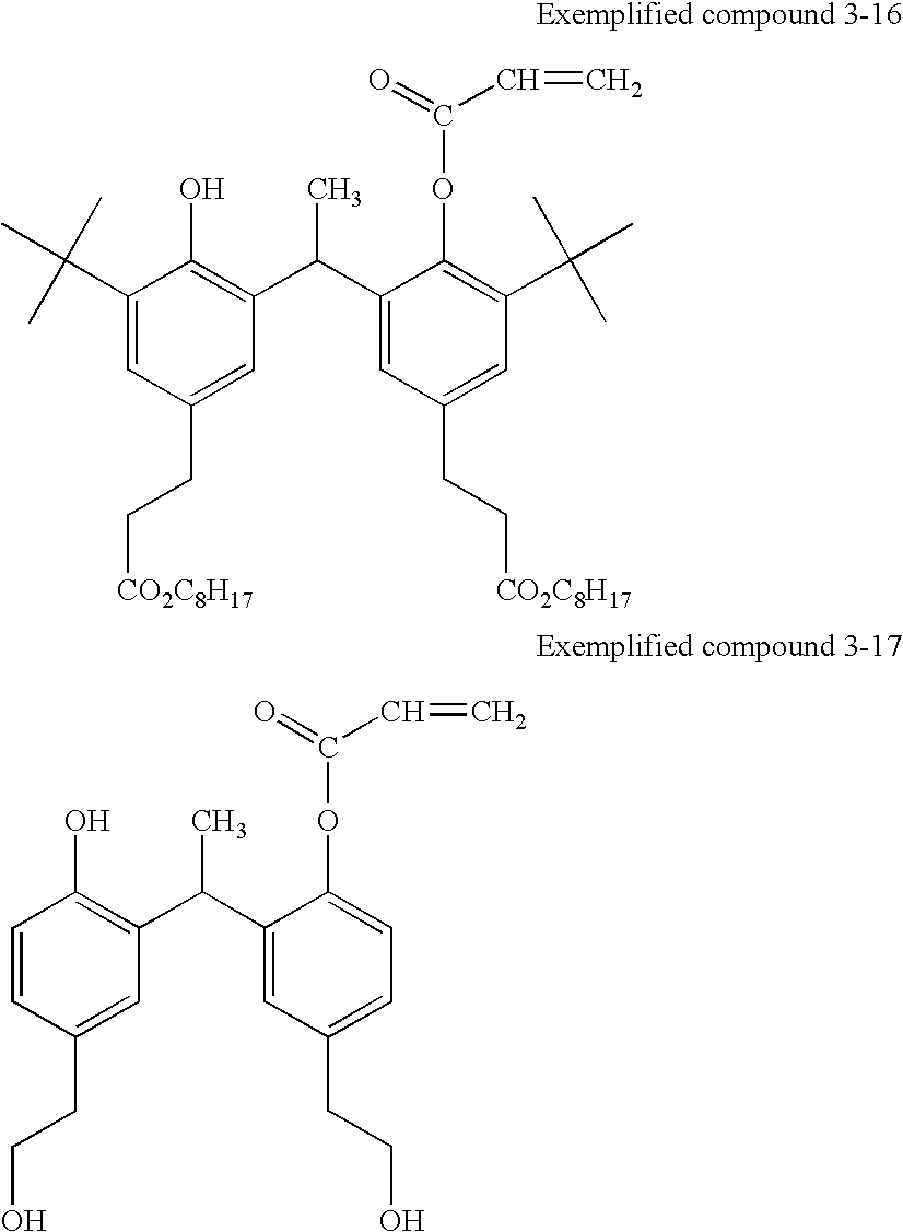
C1(C(C)(C)C)=CC(CC[CO2C8H17])=CC(C(C2=CC(CC[CO2C8H17])=CC(C(C)(C)C)=C2OC(C=C)=O)C)=C1O.C1=CC(CCO)=CC(C(C2=CC(CCO)=CC=C2OC(C=C)=O)C)=C1O
